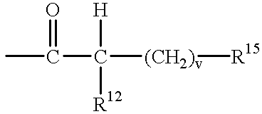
CC(C([(CH2)v][R15])([H])[R12])=O
